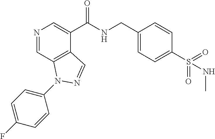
N1=CC2=C(C(C(NCC3=CC=C(S(NC)(=O)=O)C=C3)=O)=C1)C=NN2C1=CC=C(F)C=C1
